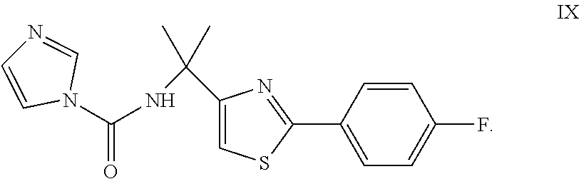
C1(C(C)(C)NC(=O)N2C=NC=C2)=CSC(C2=CC=C(F)C=C2)=N1
